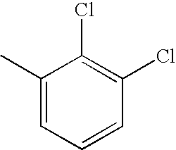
C1(C)=CC=CC(Cl)=C1Cl
